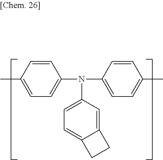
C1=CC(C)=CC=C1N(C1=CC=C(C)C=C1)C1=CC=C2C(=C1)CC2
